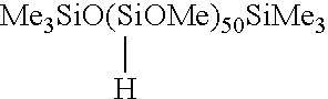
[Me3SiO(SiOMe)50SiMe3][H]
